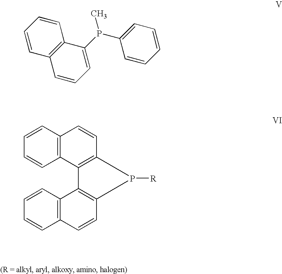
C12=C(C(P(C)C3=CC=CC=C3)=CC=C1)C=CC=C2.C1=CC=CC2=C1C=CC1=C2C2=C(C=CC3=C2C=CC=C3)P1[R]
